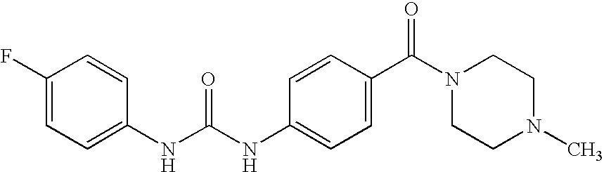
C1(F)=CC=C(NC(NC2=CC=C(C(N3CCN(C)CC3)=O)C=C2)=O)C=C1
